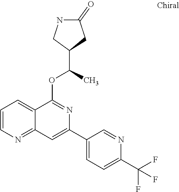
C12=NC=CC=C1C(OC(C)C1CC(=O)NC1)=NC(C1=CC=C(C(F)(F)F)N=C1)=C2
